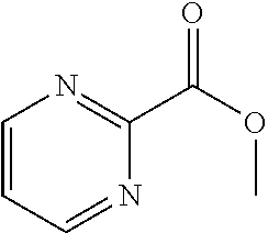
C1=CC=NC(C(OC)=O)=N1
